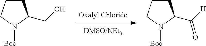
C1CCN([Boc])C1CO.C1CCN([Boc])C1C([H])=O
